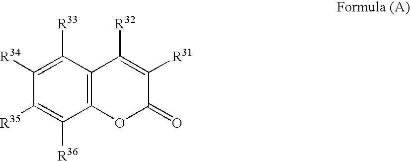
C1([R35])=C([R36])C2=C(C([R33])=C1[R34])C([R32])=C([R31])C(=O)O2
